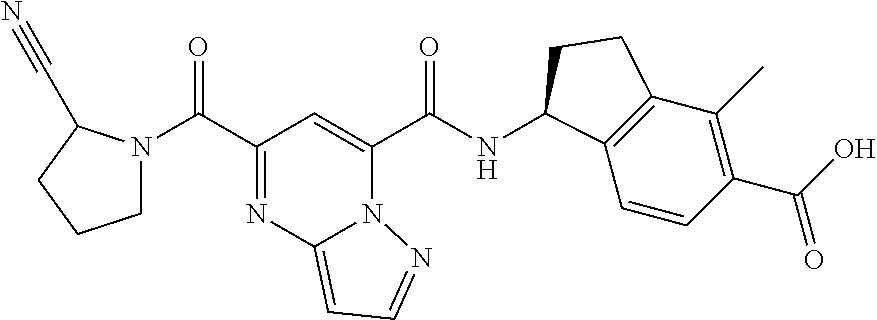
C1N(C(C2=NC3=CC=NN3C(C(NC3C4=C(C(C)=C(C(O)=O)C=C4)CC3)=O)=C2)=O)C(C#N)CC1
